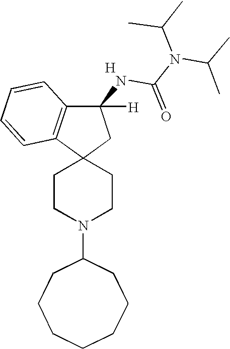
[H].C1(N2CCC3(CC2)CC(NC(N(C(C)C)C(C)C)=O)([H])C2=C3C=CC=C2)CCCCCCC1
